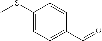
C1=CC(SC)=CC=C1C=O
